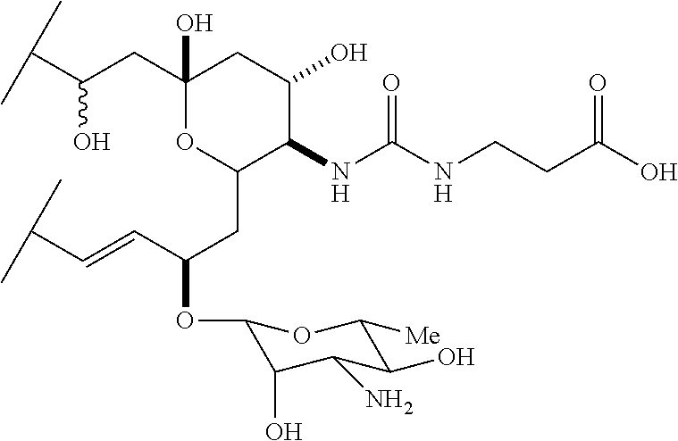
C1(CC(C(C)C)O)(O)OC(CC(OC2C(O)C(N)C(O)C([Me])O2)C=CC(C)C)C(NC(NCCC(O)=O)=O)C(O)C1
